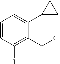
C1=CC(I)=C(CCl)C(C2CC2)=C1
